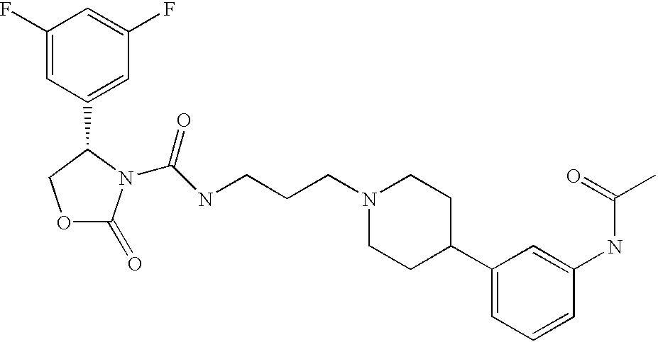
C1(F)=CC(C2COC(=O)N2C(NCCCN2CCC(C3=CC=CC(NC(C)=O)=C3)CC2)=O)=CC(F)=C1
